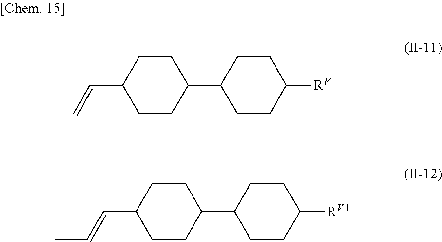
C(C1CCC(C2CCC([RV])CC2)CC1)=C.C(C1CCC(C2CCC([RV1])CC2)CC1)=CC
